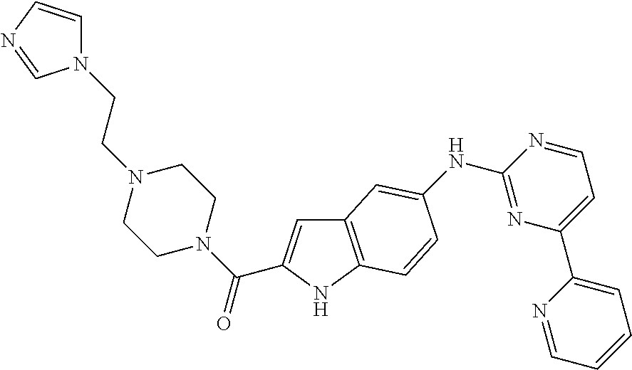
C12=C(NC(C(N3CCN(CCN4C=CN=C4)CC3)=O)=C1)C=CC(NC1=NC(C3=CC=CC=N3)=CC=N1)=C2
